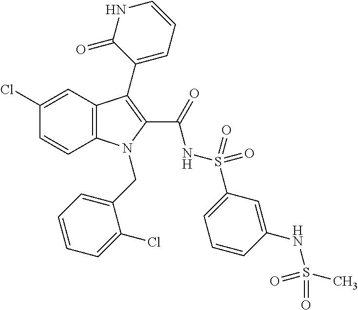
C1(Cl)=CC2=C(C=C1)N(CC1=CC=CC=C1Cl)C(C(=O)NS(=O)(=O)C1=CC=CC(NS(C)(=O)=O)=C1)=C2C1=CC=CNC1=O
